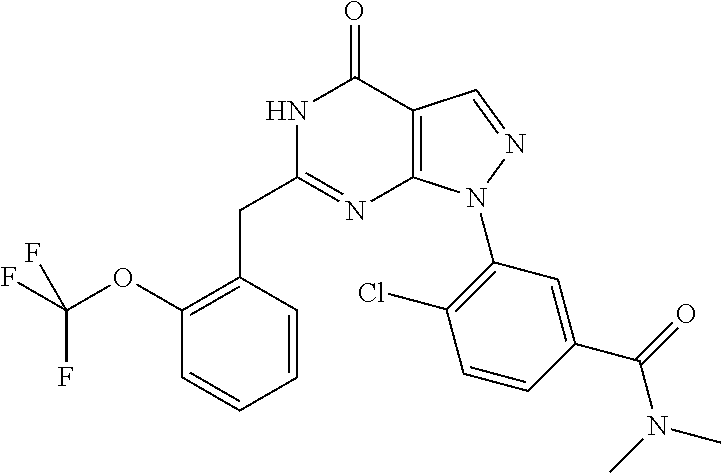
C1(OC(F)(F)F)=C(CC2=NC3=C(C(=O)N2)C=NN3C2=C(Cl)C=CC(C(=O)N(C)C)=C2)C=CC=C1
